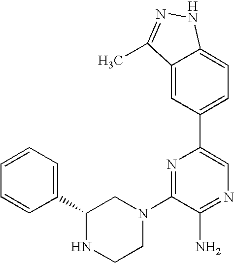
C1(C2=CC=CC=C2)NCCN(C2=NC(C3=CC=C4C(=C3)C(C)=NN4)=CN=C2N)C1
